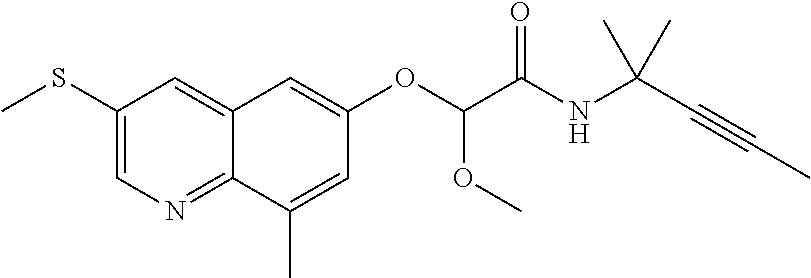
C1(SC)=CN=C2C(=C1)C=C(OC(C(NC(C#CC)(C)C)=O)OC)C=C2C
